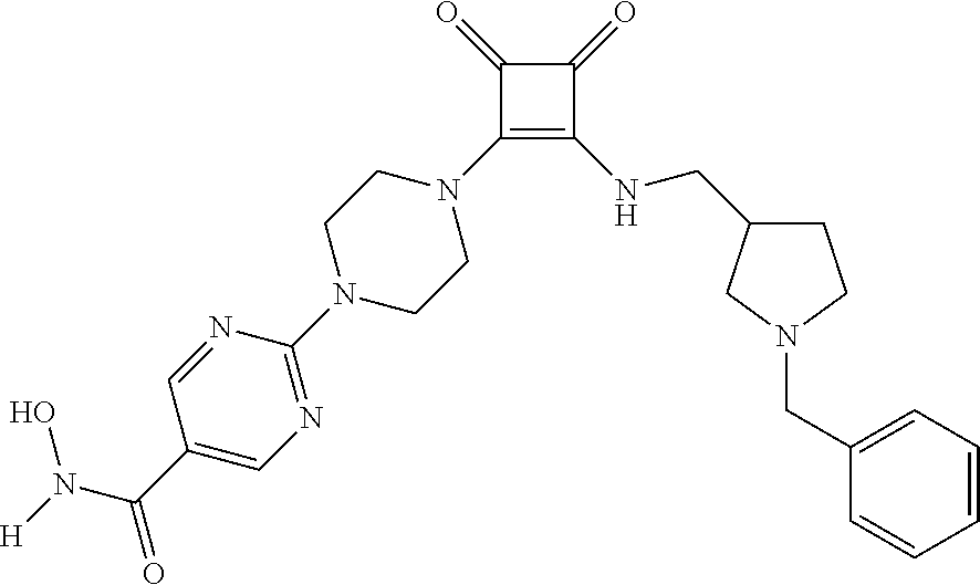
C1(C(N(O)[H])=O)=CN=C(N2CCN(C3=C(NCC4CCN(CC5=CC=CC=C5)C4)C(=O)C3=O)CC2)N=C1
